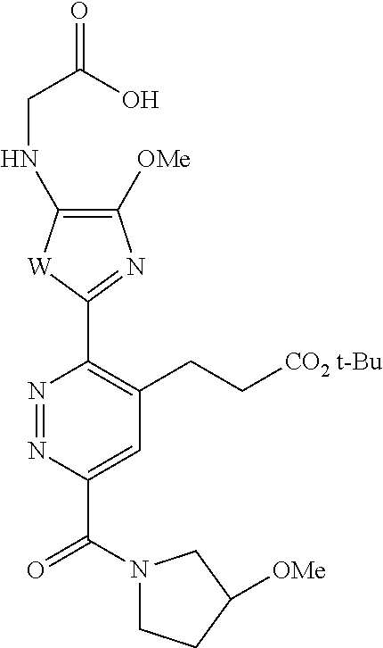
N1=NC(C(N2CCC([OMe])C2)=O)=CC(CC[CO2 t-Bu])=C1C1=NC([OMe])=C(NCC(=O)O)[W]1
